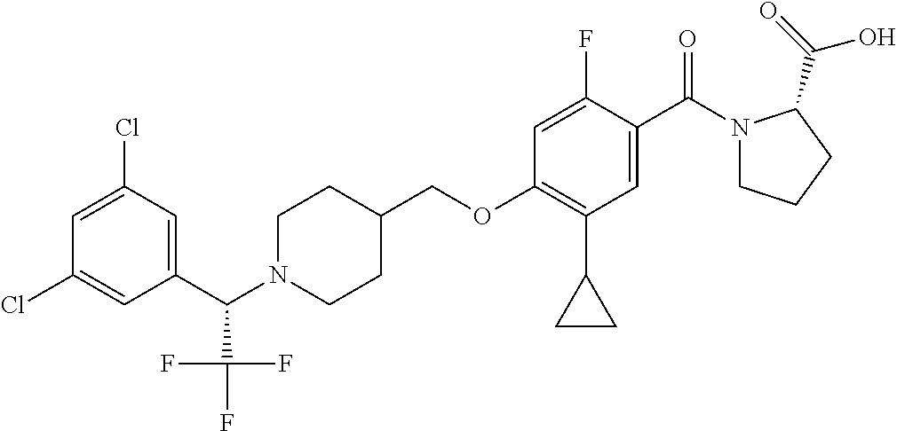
C1=C(Cl)C=C(C(C(F)(F)F)N2CCC(COC3=C(C4CC4)C=C(C(=O)N4CCCC4C(=O)O)C(F)=C3)CC2)C=C1Cl
